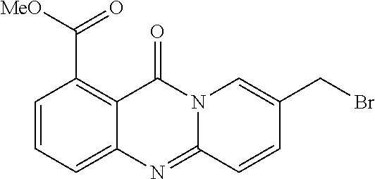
C1=CC(C([MeO])=O)=C2C(=C1)N=C1N(C2=O)C=C(CBr)C=C1
